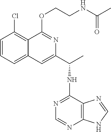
C1=CC=C2C(=C1Cl)C(OCCNC(C)=O)=NC(C(C)NC1=NC=NC3=C1N=CN3)=C2
